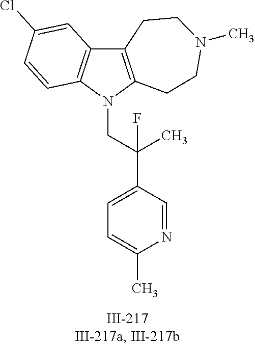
N1(CC(C2=CC=C(C)N=C2)(C)F)C2=C(C3=C1C=CC(Cl)=C3)CCN(C)CC2
